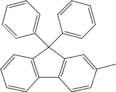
C12=C(C(C3=CC=CC=C3)(C3=CC=CC=C3)C3=C1C=CC(C)=C3)C=CC=C2
